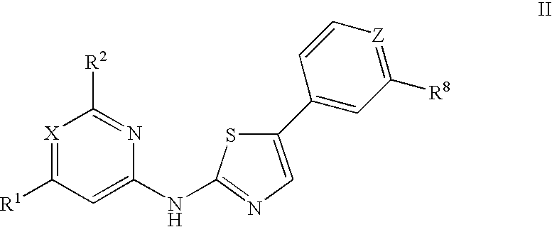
[X]1=C([R1])C=C(NC2=NC=C(C3=CC([R8])=[Z]C=C3)S2)N=C1[R2]
